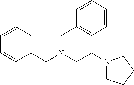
C1(CN(CCN2CCCC2)CC2=CC=CC=C2)=CC=CC=C1
